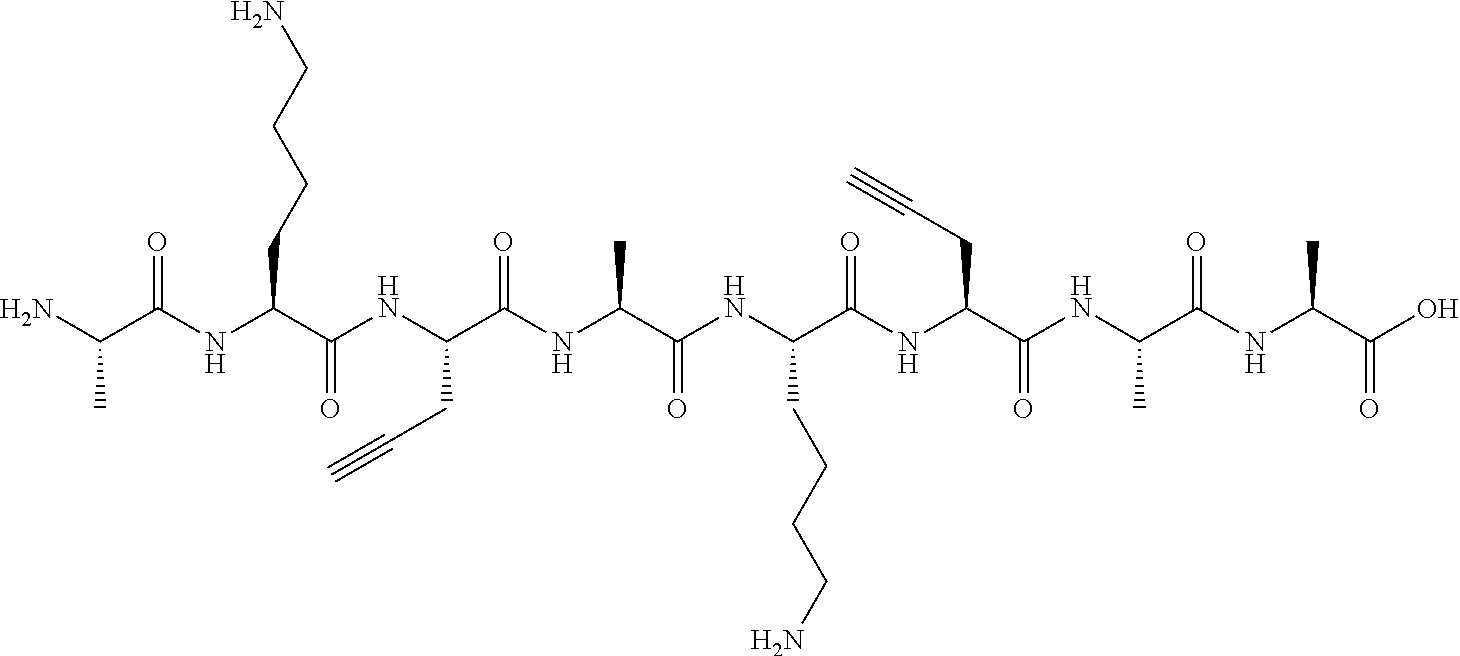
NC(C(NC(CCCCN)C(=O)NC(CC#C)C(=O)NC(C)C(=O)NC(C(NC(C(NC(C(NC(C(O)=O)C)=O)C)=O)CC#C)=O)CCCCN)=O)C
